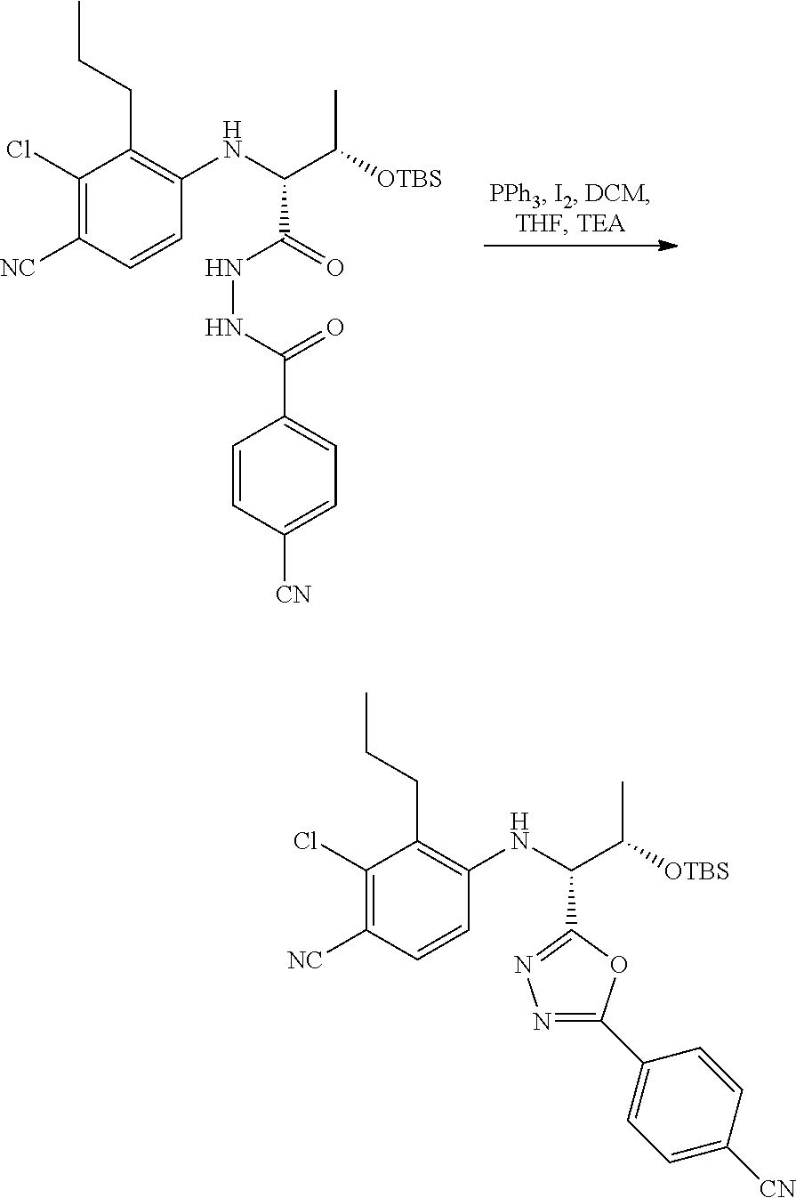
C1(Cl)=C([NC])C=CC(NC(C([OTBS])C)C(NNC(=O)C2=CC=C([CN])C=C2)=O)=C1CCC.C1(Cl)=C([NC])C=CC(NC(C([OTBS])C)C2=NN=C(C3=CC=C([CN])C=C3)O2)=C1CCC
